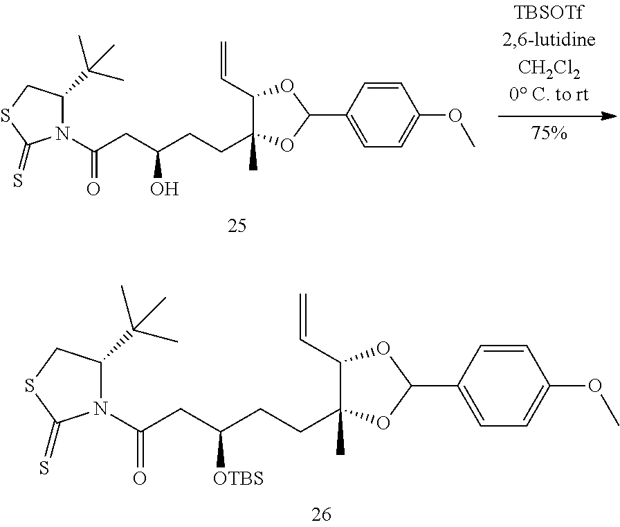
C1(C2OC(C=C)C(C)(CCC(O)CC(N3C(C(C)(C)C)CSC3=S)=O)O2)=CC=C(OC)C=C1.C1(C2OC(C=C)C(C)(CCC([OTBS])CC(N3C(C(C)(C)C)CSC3=S)=O)O2)=CC=C(OC)C=C1
